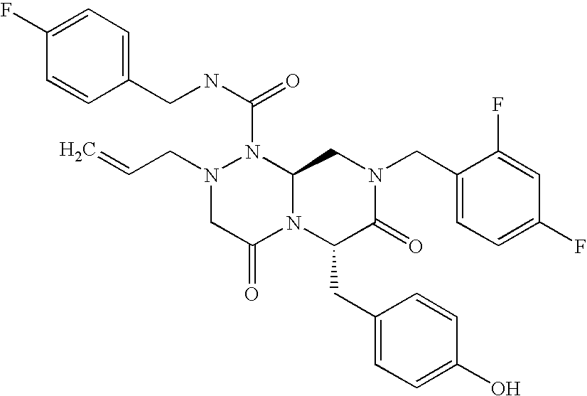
N1(C(NCC2=CC=C(F)C=C2)=O)N(CC=C)CC(=O)N2C1CN(CC1=CC=C(F)C=C1F)C(=O)C2CC1=CC=C(O)C=C1
